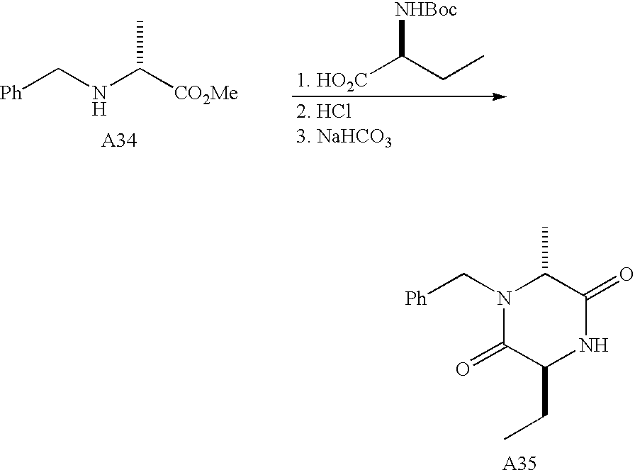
N1(C[Ph])C(=O)C(CC)NC(=O)C1C.[Ph]CNC([CO2Me])C.[1. HO2C]C(CC)[NHBoc]
